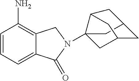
C1=CC=C2C(=C1N)CN(C13CC4CC(C1)CC3C4)C2=O
